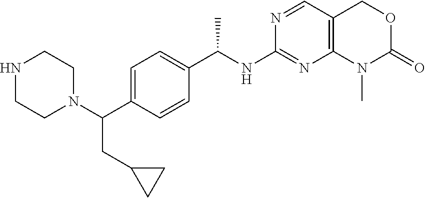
C1(C(NC2=NC3=C(C=N2)COC(=O)N3C)C)=CC=C(C(N2CCNCC2)CC2CC2)C=C1
